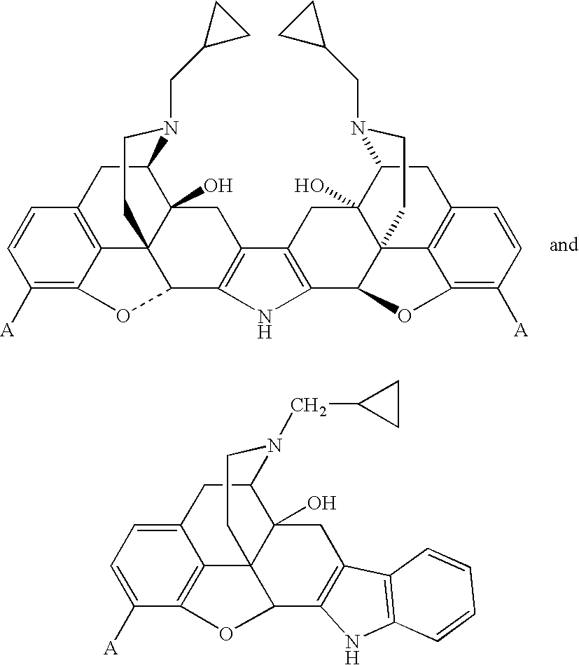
C1([A])=C2C3=C(C=C1)CC1N(CC4CC4)CCC34C(O2)C2=C(CC14O)C1=C(C3OC4=C([A])C=CC5=C4C34CCN(CC3CC3)C(C5)C4(O)C1)N2.C1([A])=CC=C2C3=C1OC1C4=C(CC5(O)C(C2)N(CC2CC2)CCC315)C1=C(N4)C=CC=C1
